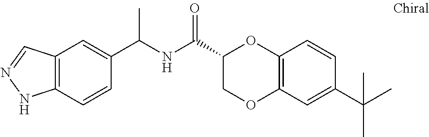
C1=CC2=C(C=C1C(C)(C)C)OCC(C(NC(C1=CC3=C(C=C1)NN=C3)C)=O)O2
